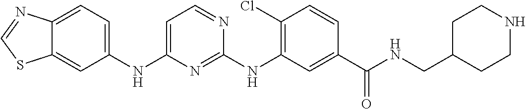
C1(NC2=CC=NC(NC3=C(Cl)C=CC(C(NCC4CCNCC4)=O)=C3)=N2)=CC=C2C(=C1)SC=N2
